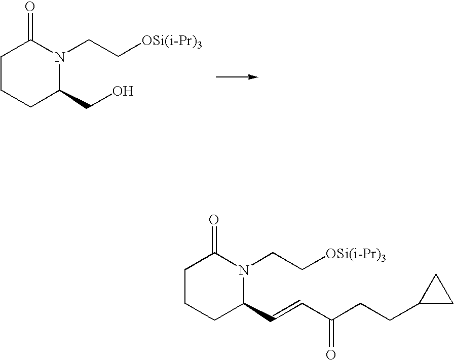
C1CCC(CO)N(CC[OSi(i-Pr)3])C1=O.C1CCC(C=CC(CCC2CC2)=O)N(CC[OSi(i-Pr)3])C1=O
